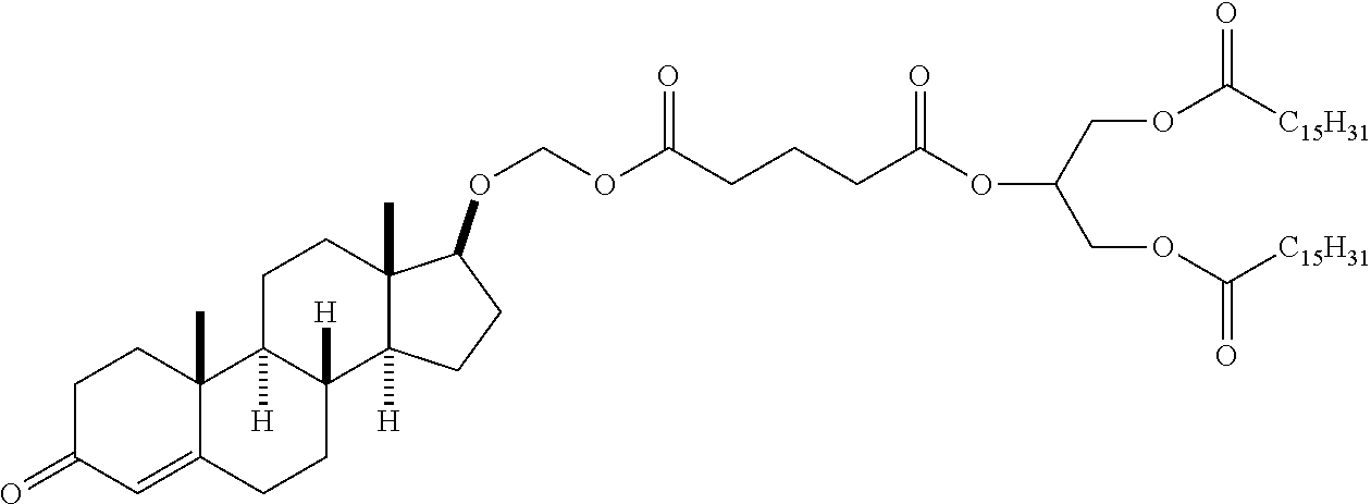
C(COC([C15H31])=O)(COC([C15H31])=O)OC(CCCC(OCOC1C2(C)C([H])(C3([H])CCC4=CC(=O)CCC4(C)C3([H])CC2)CC1)=O)=O
